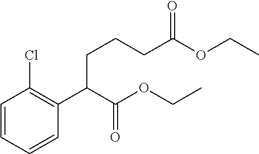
C1=CC=CC(C(C(OCC)=O)CCCC(OCC)=O)=C1Cl
